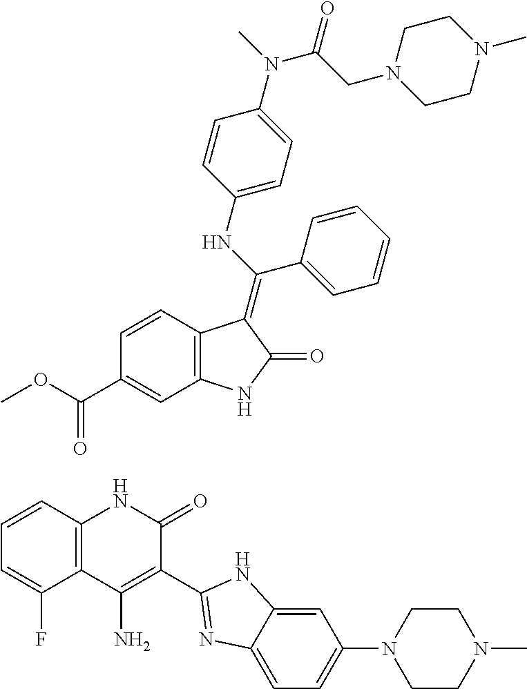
C1=CC2=C(C=C1C(=O)OC)NC(=O)C2=C(C1=CC=CC=C1)NC1=CC=C(N(C(=O)CN2CCN(C)CC2)C)C=C1.C1=CC2=C(C(F)=C1)C(N)=C(C1=NC3=CC=C(N4CCN(C)CC4)C=C3N1)C(=O)N2
